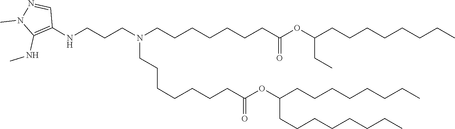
C(C(=O)OC(CCCCCCCC)CCCCCCCC)CCCCCCN(CCCNC1=C(NC)N(C)N=C1)CCCCCCCC(OC(CC)CCCCCCCC)=O
